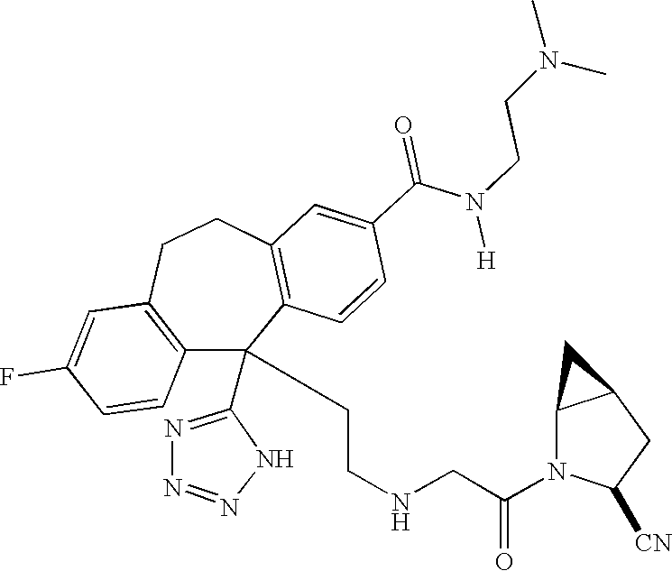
C1(F)=CC2=C(C=C1)C(C1=NN=NN1)(CCNCC(N1C([CN])CC3C1C3)=O)C1=C(CC2)C=C(C(N(CCN(C)C)[H])=O)C=C1
